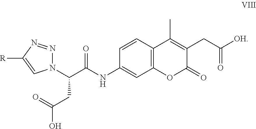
C1(NC(C(CC(O)=O)N2N=NC([R])=C2)=O)=CC2=C(C=C1)C(C)=C(CC([OH])=O)C(=O)O2
